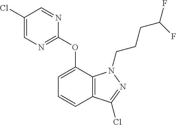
C1(Cl)=CN=C(OC2=CC=CC3=C2N(CCCC(F)F)N=C3Cl)N=C1
